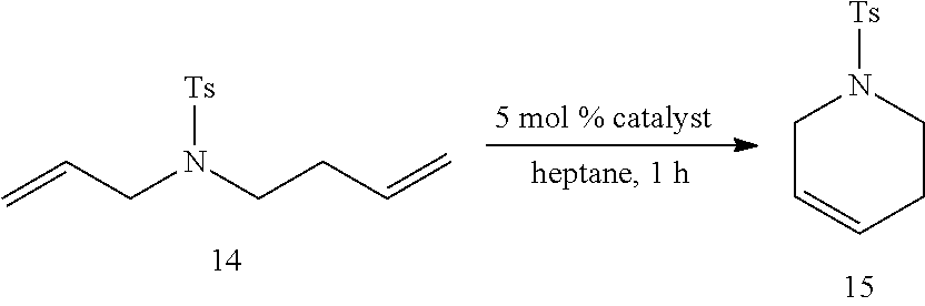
C=CCN(CCC=C)[Ts].C1C=CCCN1[Ts]
